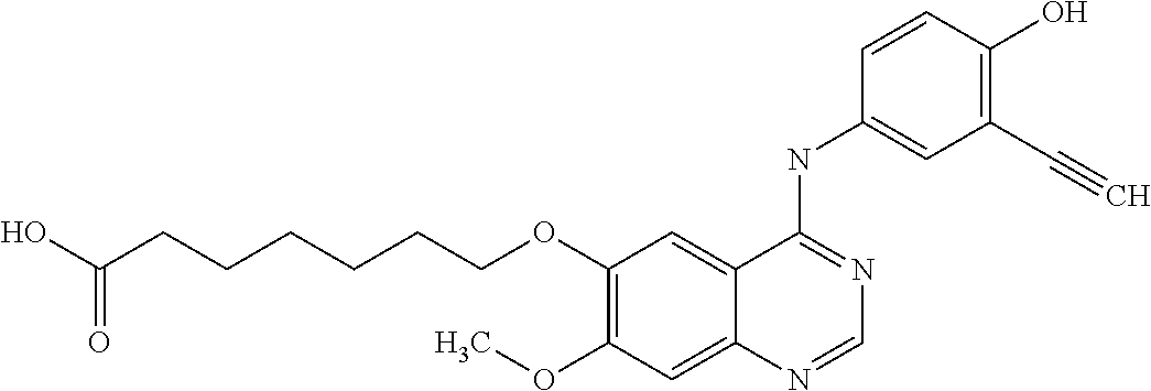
C1(OCCCCCCC(O)=O)=C(OC)C=C2C(=C1)C(NC1=CC(C#C)=C(O)C=C1)=NC=N2
